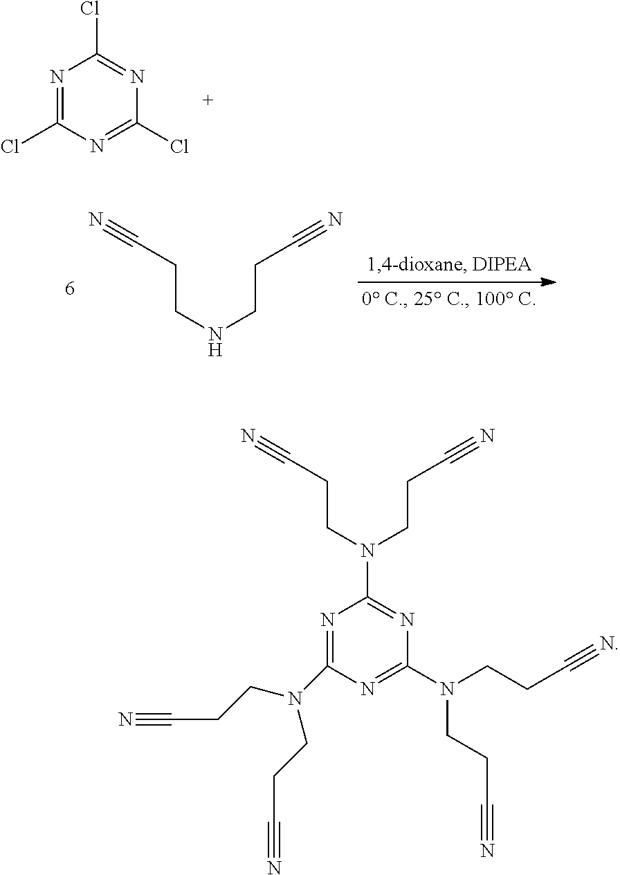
N1=C(Cl)N=C(Cl)N=C1Cl.C(CNCCC#N)C#N.N1=C(N(CCC#N)CCC#N)N=C(N(CCC#N)CCC#N)N=C1N(CCC#N)CCC#N
